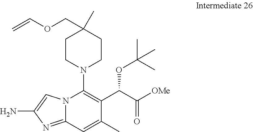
N12C(=NC(N)=C1)C=C(C)C(C(C([OMe])=O)OC(C)(C)C)=C2N1CCC(C)(COC=C)CC1
